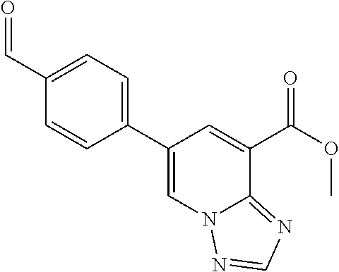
C1(C=O)=CC=C(C2=CN3C(=NC=N3)C(C(OC)=O)=C2)C=C1
